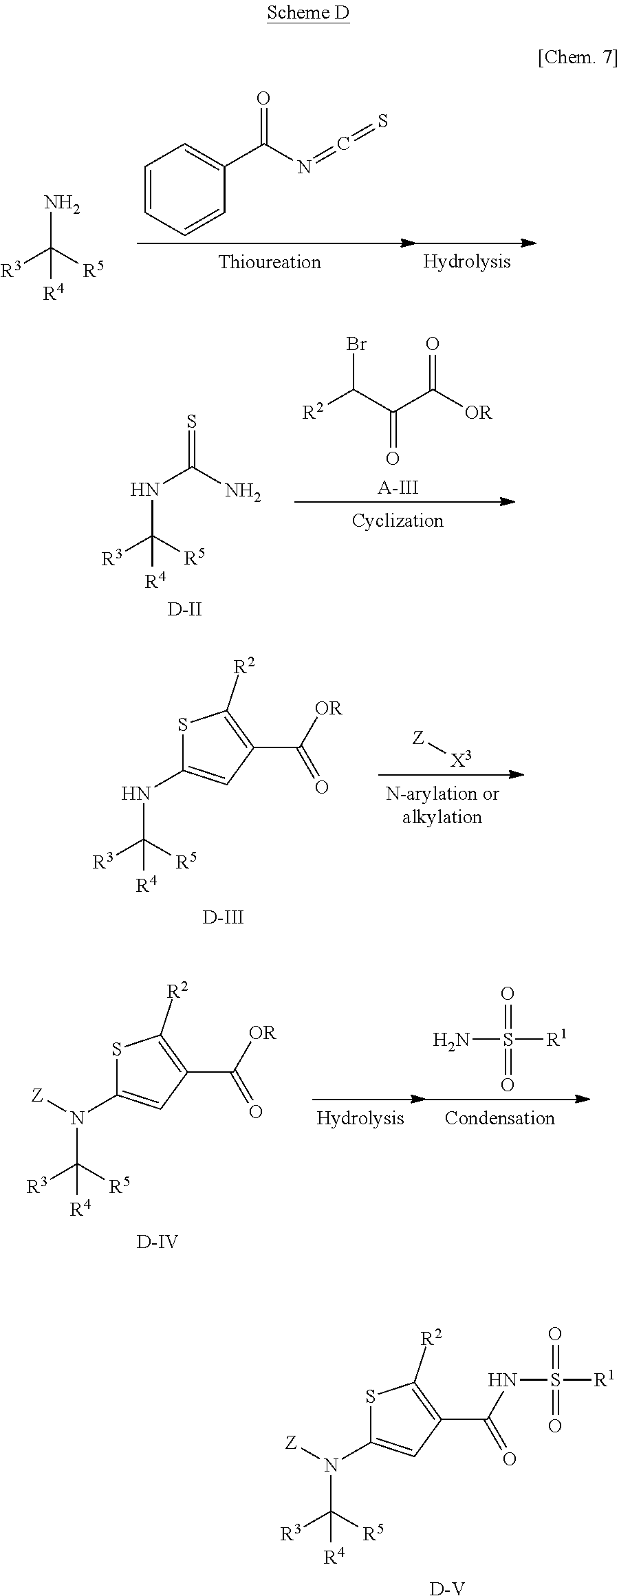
NC([R5])([R3])[R4].C1=CC=CC(C(N=C=S)=O)=C1.N(C([R5])([R3])[R4])C(=S)N.[R2]C(C(C([OR])=O)=O)Br.[A-III].[D-II].[Z][X3].N(C([R5])([R3])[R4])C1=CC(C(=O)[OR])=C([R2])S1.[D-III].N(C([R5])([R3])[R4])(C1=CC(C(=O)[OR])=C([R2])S1)[Z].[D-IV].O=S(=O)([R1])N.[D-V].N(C([R5])([R3])[R4])(C1=CC(C(=O)NS(=O)(=O)[R1])=C([R2])S1)[Z]
